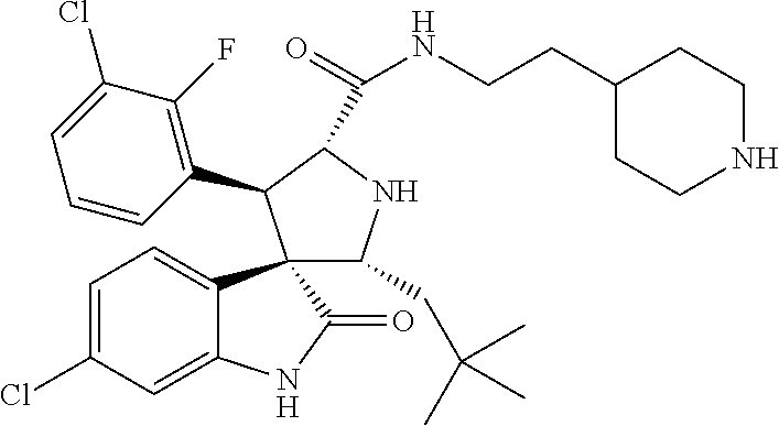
C1=C(Cl)C=C2C(=C1)C1(C(=O)N2)C(CC(C)(C)C)NC(C(=O)NCCC2CCNCC2)C1C1=C(F)C(Cl)=CC=C1
